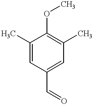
C1=C(C)C(OC)=C(C)C=C1C=O
